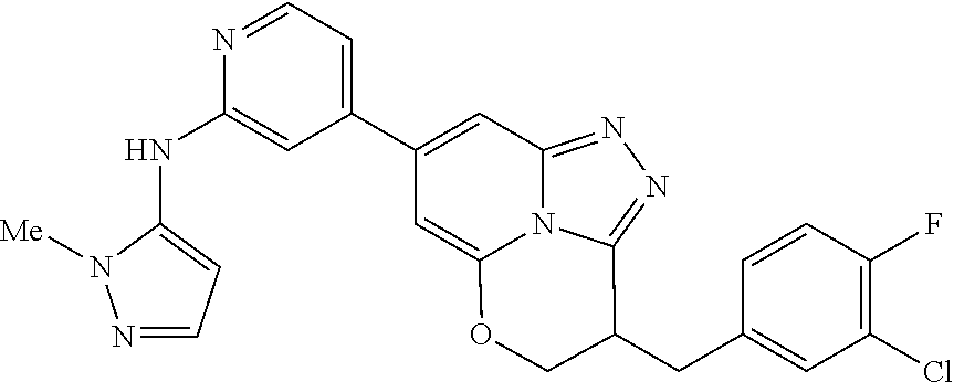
N1=CC=C(NC2=CC(C3=CC4=NN=C5N4C(=C3)OCC5CC3=CC(Cl)=C(F)C=C3)=CC=N2)N1[Me]
